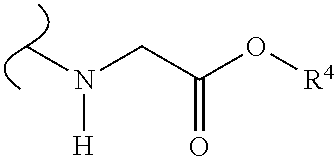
C(C(O[R4])=O)N(C)[H]
